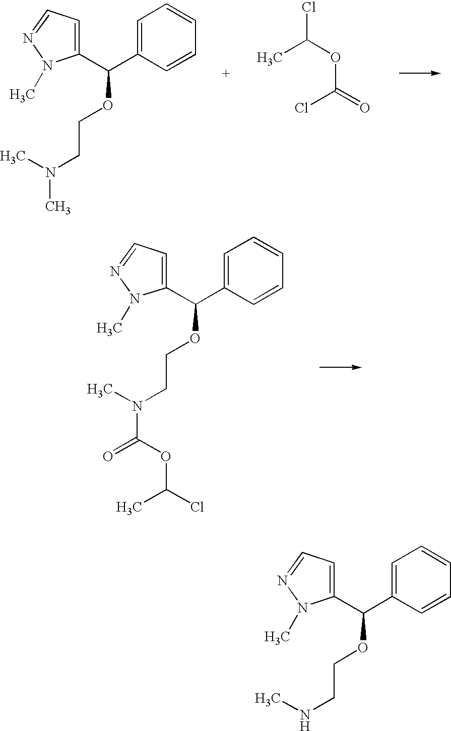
C1(C(C2=CC=CC=C2)OCCN(C)C)=CC=NN1C.ClC(C)OC(Cl)=O.C1(C(C2=CC=CC=C2)OCCN(C)C(=O)OC(C)Cl)=CC=NN1C.C1(C(C2=CC=CC=C2)OCCNC)=CC=NN1C
